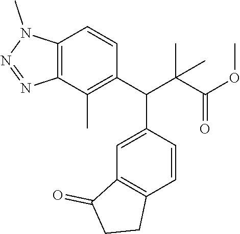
C12=C(C=CC(C(C(C(OC)=O)(C)C)C3=C(C)C4=C(C=C3)N(C)N=N4)=C1)CCC2=O
